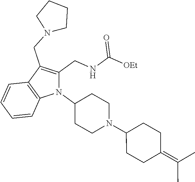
N1(C2CCN(C3CCC(=C(C)C)CC3)CC2)C(CNC([OEt])=O)=C(CN2CCCC2)C2=C1C=CC=C2
